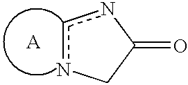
[A].c1nCC(=O)n1
